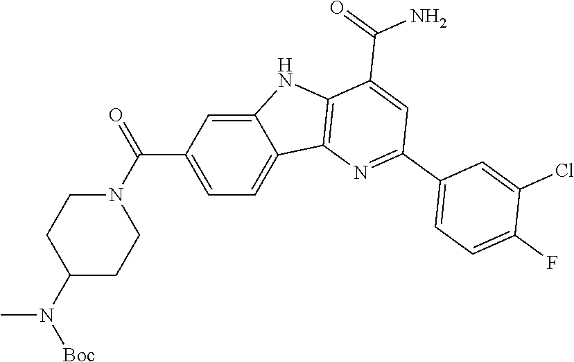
C1(C(=O)N2CCC(N(C)[Boc])CC2)=CC=C2C(=C1)NC1=C2N=C(C2=CC=C(F)C(Cl)=C2)C=C1C(N)=O
